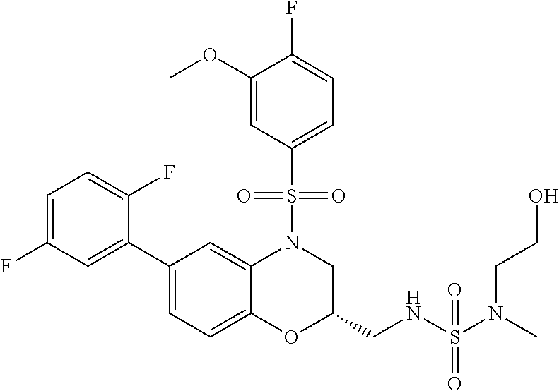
C1(C2=CC(F)=CC=C2F)=CC=C2C(=C1)N(S(C1=CC=C(F)C(OC)=C1)(=O)=O)CC(CNS(N(C)CCO)(=O)=O)O2
